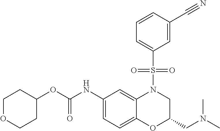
C1(NC(OC2CCOCC2)=O)=CC=C2C(=C1)N(S(C1=CC=CC(C#N)=C1)(=O)=O)CC(CN(C)C)O2
